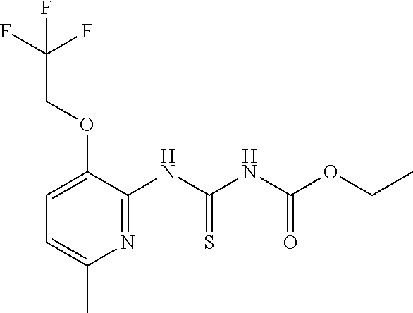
C1=C(OCC(F)(F)F)C(NC(NC(OCC)=O)=S)=NC(C)=C1
